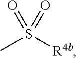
O=S([R4b])(C)=O
